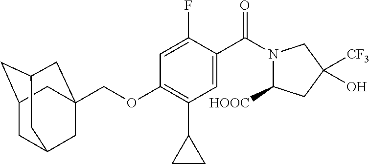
C1C2CC3CC(COC4=C(C5CC5)C=C(C(=O)N5C([HOOC])CC([CF3])(O)C5)C(F)=C4)(CC1C3)C2
